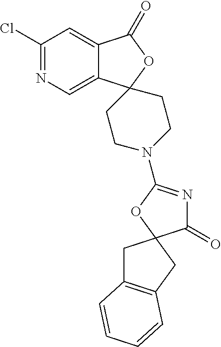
C1(Cl)=NC=C2C(=C1)C(=O)OC21CCN(C2=NC(=O)C3(O2)CC2=C(C3)C=CC=C2)CC1
